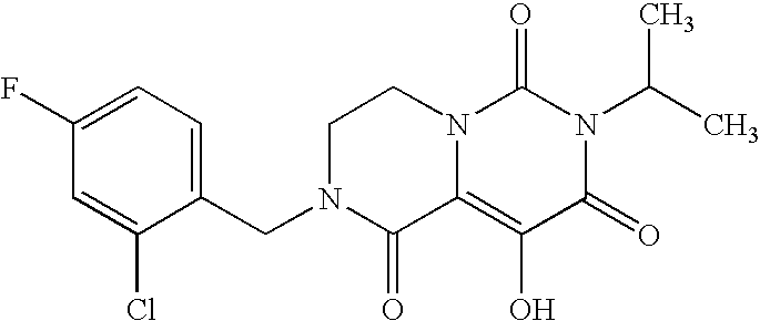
C1(F)=CC=C(CN2C(=O)C3=C(O)C(=O)N(C(C)C)C(=O)N3CC2)C(Cl)=C1
